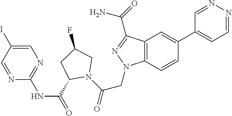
C1(C(=O)NC2=NC=C(I)C=N2)N(C(=O)CN2C3=C(C=C(C4=CC=NN=C4)C=C3)C(C(=O)N)=N2)CC(F)C1
